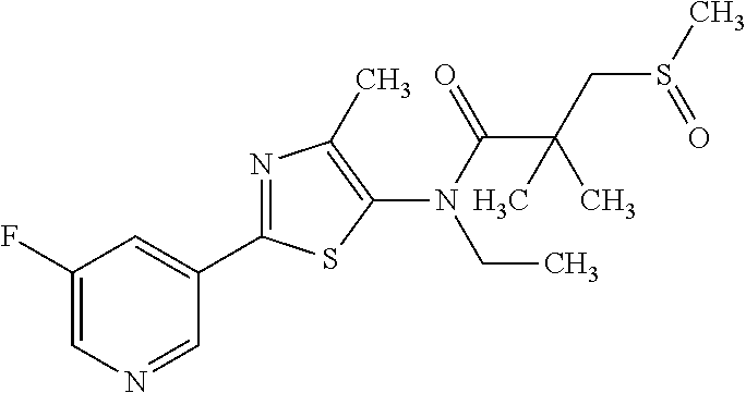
C1(F)=CN=CC(C2=NC(C)=C(N(C(=O)C(CS(C)=O)(C)C)CC)S2)=C1
